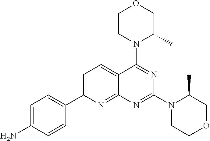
C1=C(C2=CC=C(N)C=C2)N=C2C(=C1)C(N1C(C)COCC1)=NC(N1CCOCC1C)=N2
